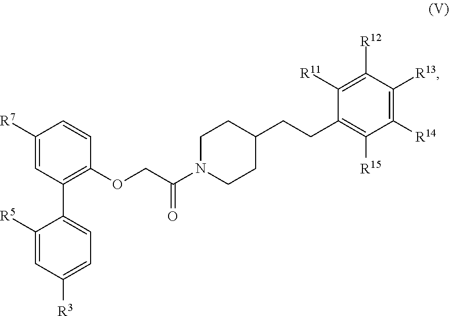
C1=C([R7])C=CC(OCC(N2CCC(CCC3=C([R15])C([R14])=C([R13])C([R12])=C3[R11])CC2)=O)=C1C1=CC=C([R3])C=C1[R5]
